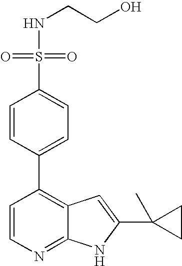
C1=CN=C2C(=C1C1=CC=C(S(=O)(NCCO)=O)C=C1)C=C(C1(C)CC1)N2
